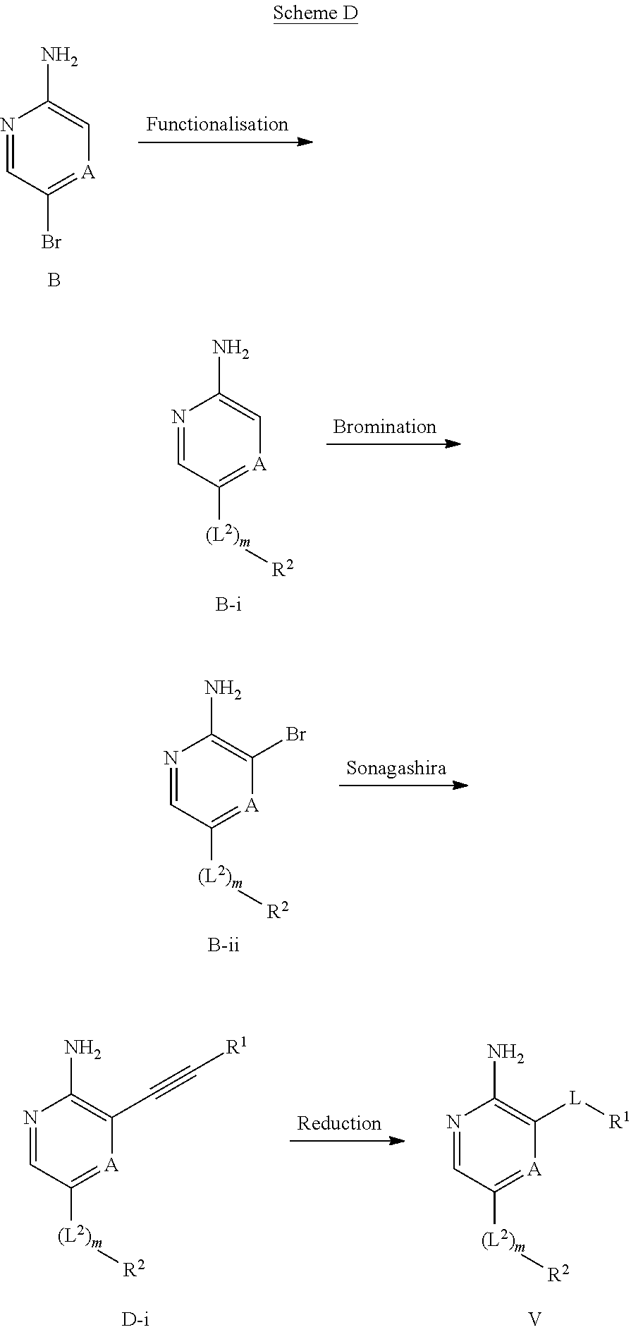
N1=CC(Br)=[A]C=C1N.B.N1=CC([(L2)m][R2])=[A]C=C1N.N1=CC([(L2)m][R2])=[A]C(Br)=C1N.N1=CC([(L2)m][R2])=[A]C(C#C[R1])=C1N.N1=CC([(L2)m][R2])=[A]C([L][R1])=C1N.[V]
